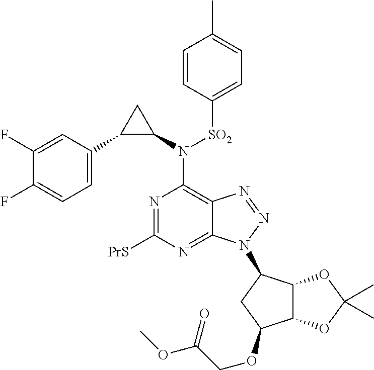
C1(N(C2=C3C(=NC([PrS])=N2)N(C2C4C(C(OCC(OC)=O)C2)OC(C)(C)O4)N=N3)[SO2]C2=CC=C(C)C=C2)CC1C1=CC=C(F)C(F)=C1
